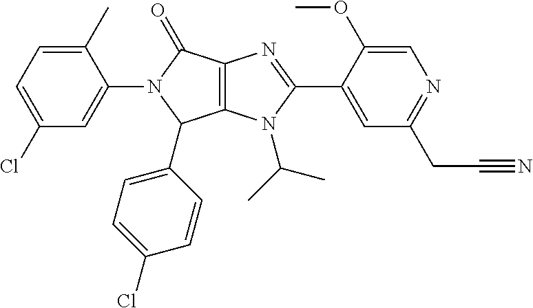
C12=C(N(C(C)C)C(C3=CC(CC#N)=NC=C3OC)=N1)C(C1=CC=C(Cl)C=C1)N(C1=CC(Cl)=CC=C1C)C2=O
